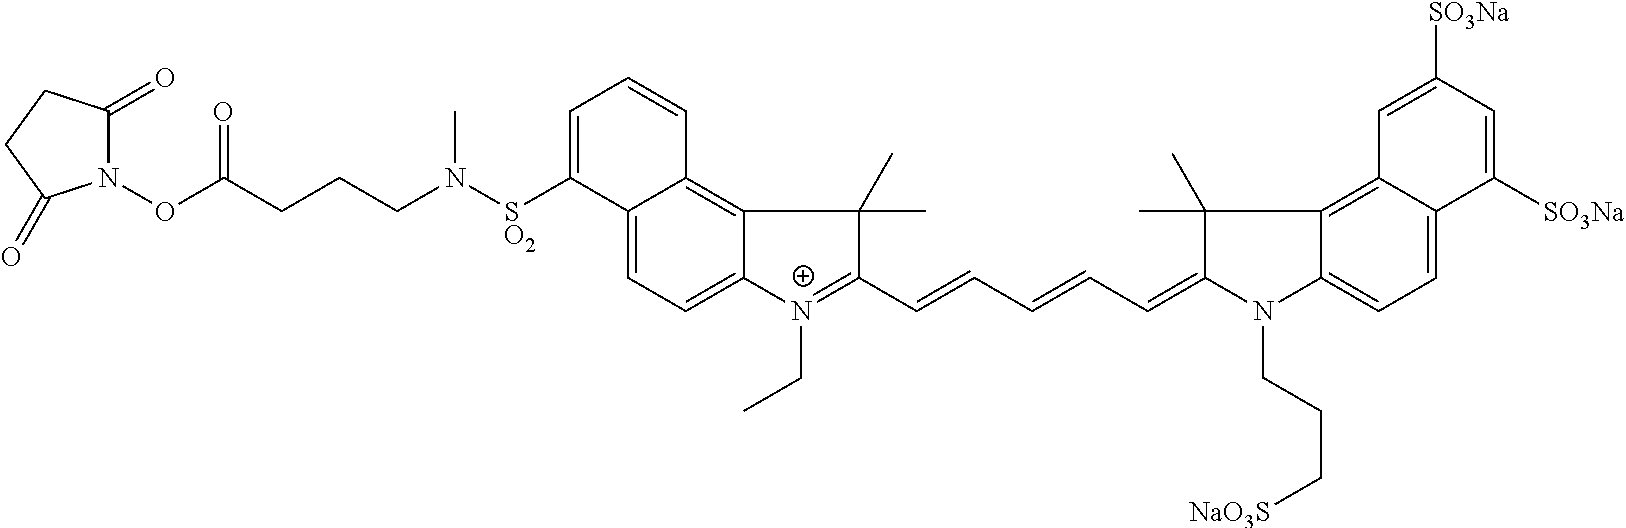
C12=CC=C3C(=C1C=CC=C2[SO2]N(CCCC(ON1C(=O)CCC1=O)=O)C)C(C)(C)C(C=CC=CC=C1N(CCC[NaO3S])C2=CC=C4C(=C2C1(C)C)C=C([SO3Na])C=C4[SO3Na])=[N+]3CC
